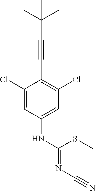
C1=C(Cl)C(C#CC(C)(C)C)=C(Cl)C=C1NC(=NC#N)SC
